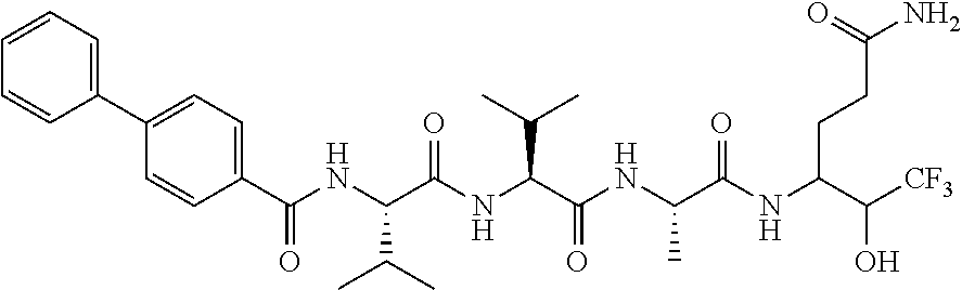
C1=CC(C(NC(C(NC(C(NC(C(NC(C([CF3])O)CCC(N)=O)=O)C)=O)C(C)C)=O)C(C)C)=O)=CC=C1C1=CC=CC=C1
